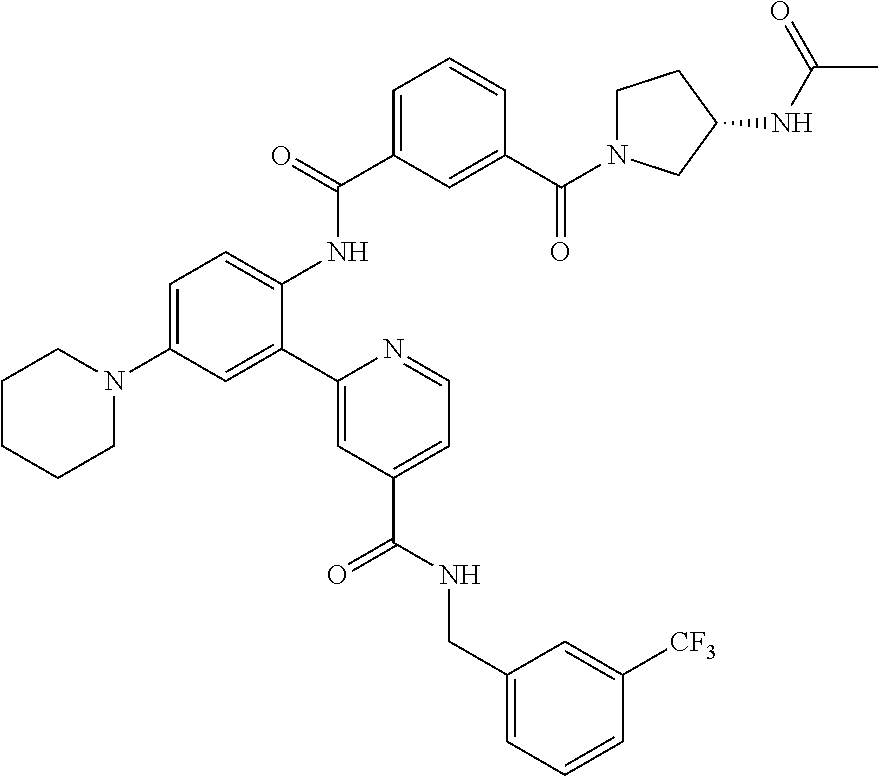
C1CCCN(C2=CC=C(NC(=O)C3=CC=CC(C(=O)N4CCC(NC(C)=O)C4)=C3)C(C3=CC(C(=O)NCC4=CC=CC([CF3])=C4)=CC=N3)=C2)C1
